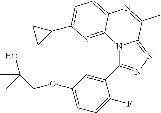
N12C(C3=CC(OCC(O)(C)C)=CC=C3F)=NN=C1C(C)=NC1=CC=C(C3CC3)N=C21
